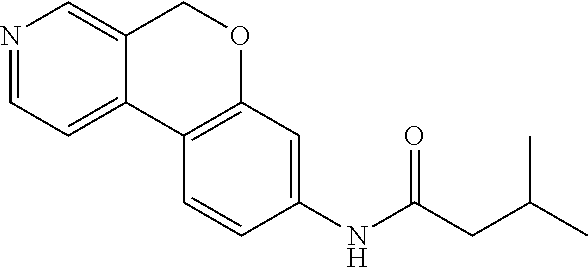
N1=CC=C2C(=C1)COC1=C2C=CC(NC(CC(C)C)=O)=C1
